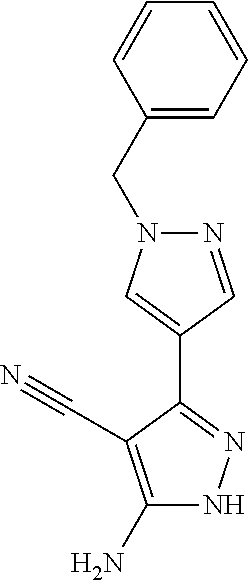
C1(CN2N=CC(C3=NNC(N)=C3C#N)=C2)=CC=CC=C1
